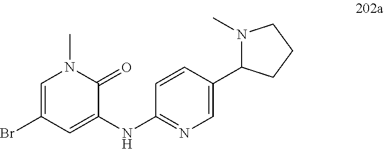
C1=C(C2N(C)CCC2)C=CC(NC2=CC(Br)=CN(C)C2=O)=N1
